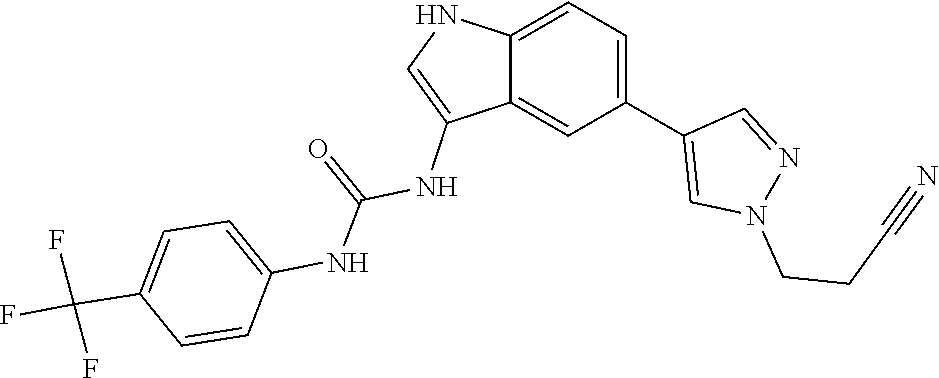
C1=C(C(F)(F)F)C=CC(NC(=O)NC2=CNC3=CC=C(C4=CN(CCC#N)N=C4)C=C23)=C1
